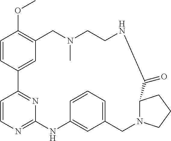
C1=CC2=CC(=C1OC)CN(C)CCNC(=O)C1N(CC3=CC=CC(=C3)NC3=NC=CC2=N3)CCC1
